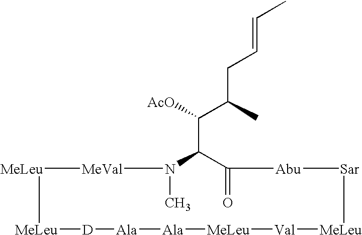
[MeLeu]1[MeVal]N(C)C(C([AcO])C(CC=CC)C)C(=O)[Abu][Sar][MeLeu][Val][MeLeu][Ala][Ala][D][MeLeu]1
